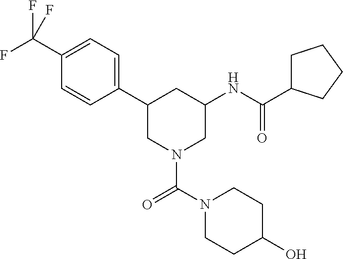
C1(C2CN(C(=O)N3CCC(O)CC3)CC(NC(=O)C3CCCC3)C2)=CC=C(C(F)(F)F)C=C1
